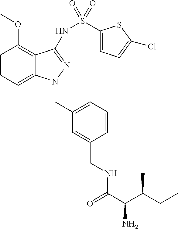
C1=CC=C2C(=C1OC)C(NS(C1=CC=C(Cl)S1)(=O)=O)=NN2CC1=CC=CC(CNC(C(N)C(C)CC)=O)=C1
